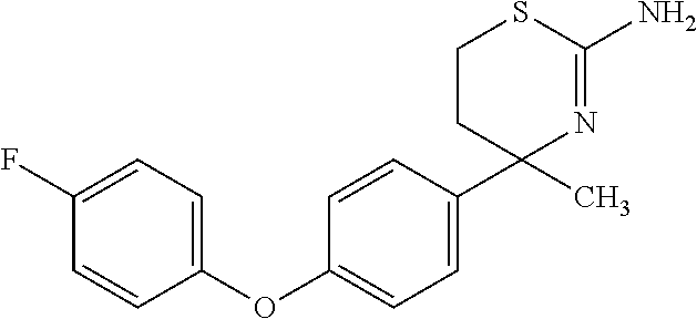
C1=C(C2(C)N=C(N)SCC2)C=CC(OC2=CC=C(F)C=C2)=C1
